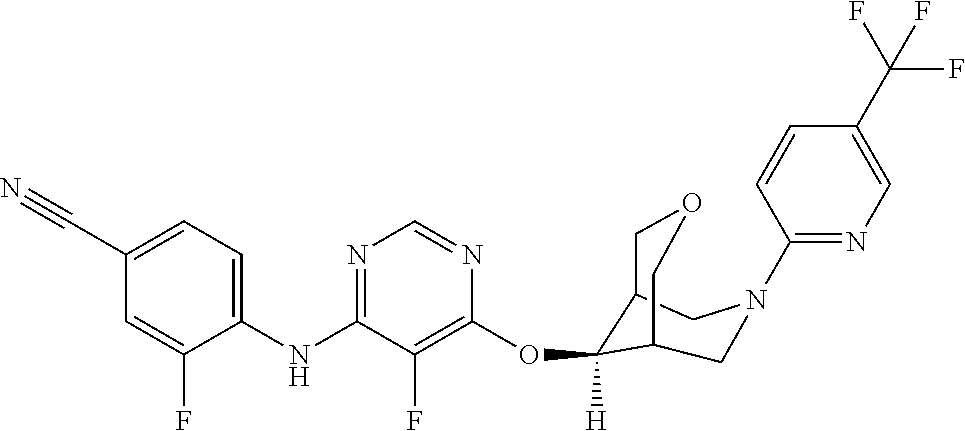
C1(NC2=NC=NC(OC3([H])C4COCC3CN(C3=NC=C(C(F)(F)F)C=C3)C4)=C2F)=CC=C(C#N)C=C1F
